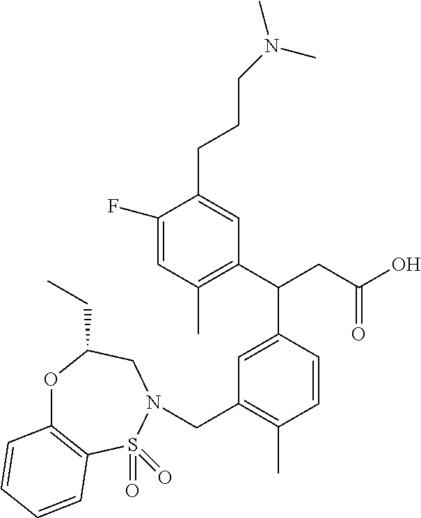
C(C1=C(C)C=CC(C(C2=C(C)C=C(F)C(CCCN(C)C)=C2)CC(O)=O)=C1)N1S(=O)(=O)C2=C(OC(CC)C1)C=CC=C2
